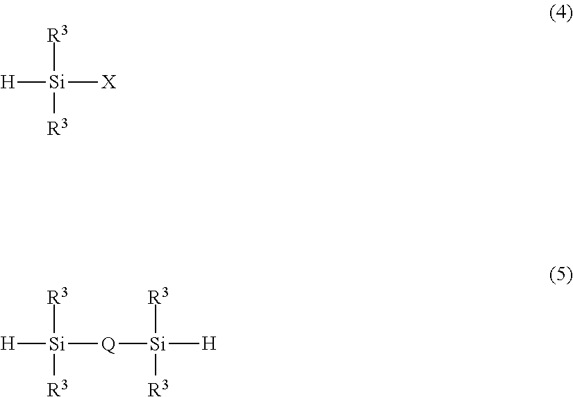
[H][Si]([R3])([R3])[X].[H][Si]([R3])([R3])[Q][Si]([R3])([R3])[H]
